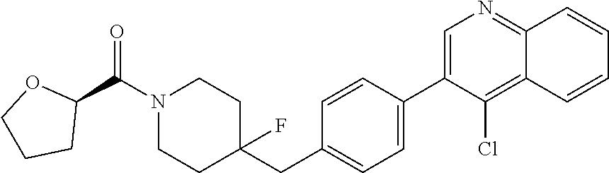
C1(C2=CC=C(CC3(F)CCN(C(C4OCCC4)=O)CC3)C=C2)=CN=C2C(=C1Cl)C=CC=C2
